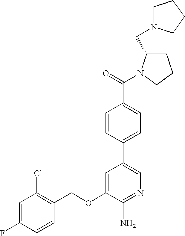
C1=C(F)C=CC(COC2=CC(C3=CC=C(C(=O)N4C(CN5CCCC5)CCC4)C=C3)=CN=C2N)=C1Cl
